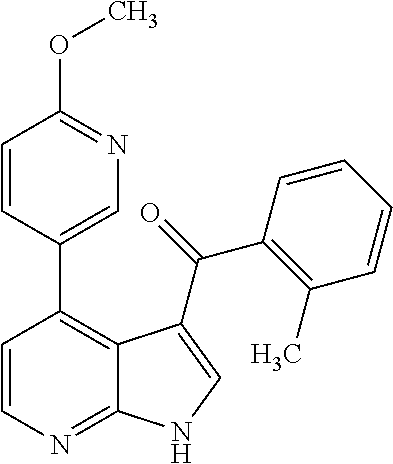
C1=CN=C2C(=C1C1=CN=C(OC)C=C1)C(C(=O)C1=C(C)C=CC=C1)=CN2
